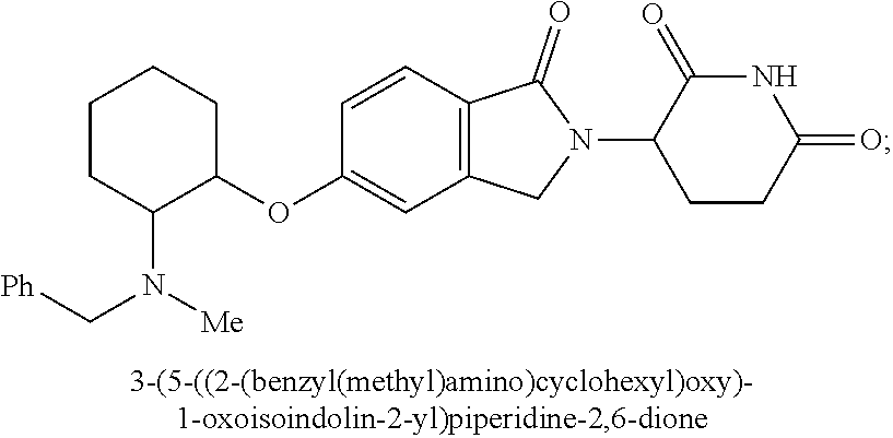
C1=CC2=C(C=C1OC1CCCCC1N(C[Ph])[Me])CN(C1CCC(=O)NC1=O)C2=O
